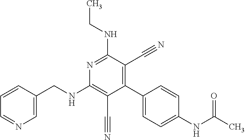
C1(C2=CC=C(NC(C)=O)C=C2)=C(C#N)C(NCC)=NC(NCC2=CN=CC=C2)=C1C#N
